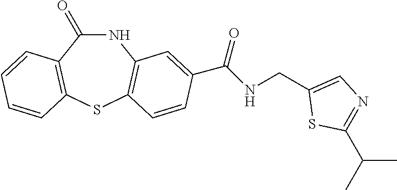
N1C(=O)C2=C(SC3=C1C=C(C(NCC1=CN=C(C(C)C)S1)=O)C=C3)C=CC=C2
